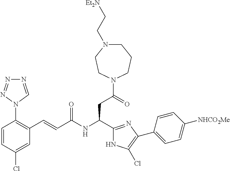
C1=CC(Cl)=CC(C=CC(NC(C2=NC(C3=CC=C([NHCO2Me])C=C3)=C(Cl)N2)CC(=O)N2CCCN(CC[Et2N])CC2)=O)=C1N1C=NN=N1
